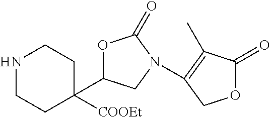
N1CCC([COOEt])(C2OC(=O)N(C3=C(C)C(=O)OC3)C2)CC1
